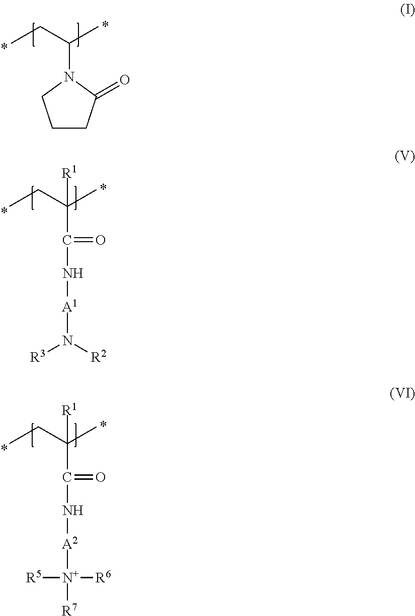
C1CC(=O)N(C(CC)C)C1.C(C(CC)(C)[R1])(N[A1]N([R3])[R2])=O.C(C(CC)(C)[R1])(N[A2][N+]([R5])([R7])[R6])=O
